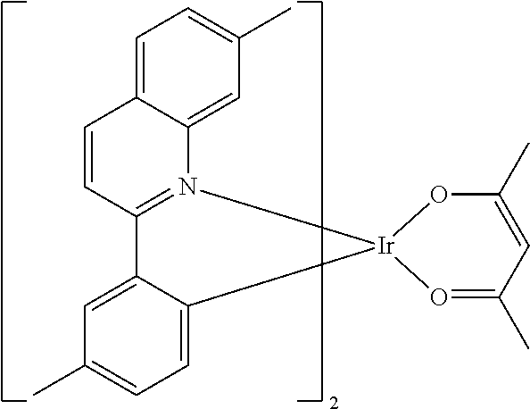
C1=CC2=N(C3=CC(C)=CC=C13)[Ir]1(C3=CC=C(C)C=C23)OC(C)=CC(C)=O1
